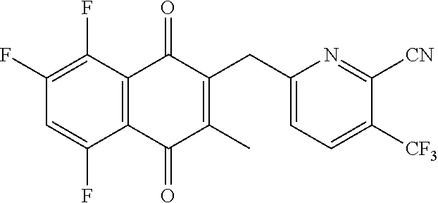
C1=C(F)C2=C(C(F)=C1F)C(=O)C(CC1=CC=C([CF3])C([CN])=N1)=C(C)C2=O
